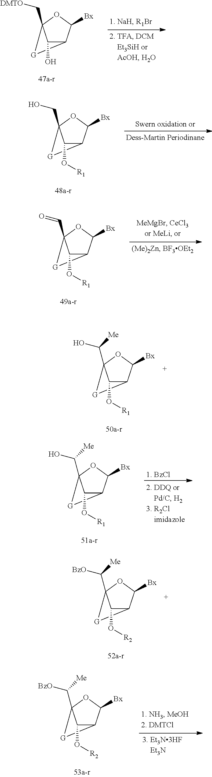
C12C([Bx])OC(C[DMTO])([G]1)C2O.C12C([Bx])OC(CO)([G]1)C2O[R1].C12C([Bx])OC(C=O)([G]1)C2O[R1].C12C([Bx])OC(C(O)[Me])([G]1)C2O[R1].C12C([Bx])OC(C(O)[Me])([G]1)C2O[R1].C12C([Bx])OC(C([BzO])[Me])([G]1)C2O[R2].C12C([Bx])OC(C([BzO])[Me])([G]1)C2O[R2]
